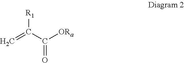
C=C(C([ORa])=O)[R1]
